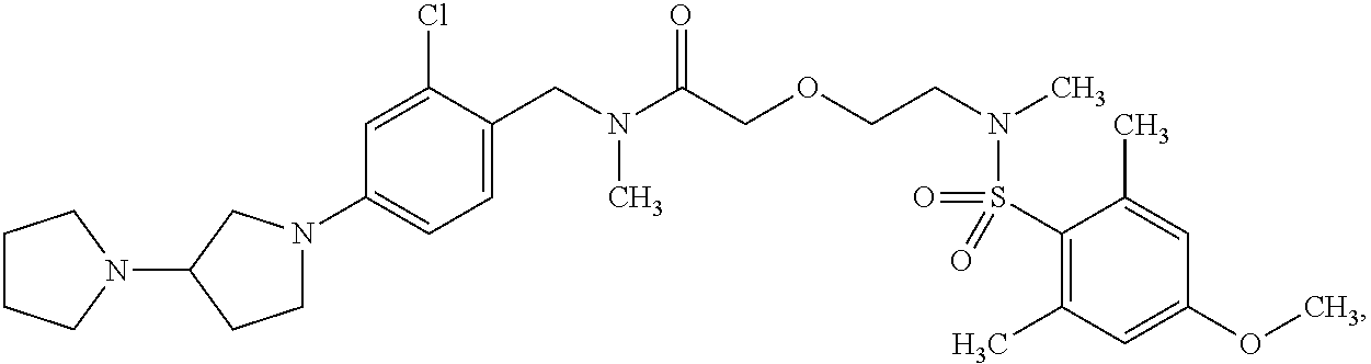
C1(CN(C(COCCN(C)S(=O)(C2=C(C)C=C(OC)C=C2C)=O)=O)C)=CC=C(N2CCC(N3CCCC3)C2)C=C1Cl
